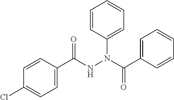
C1(C(NN(C(C2=CC=CC=C2)=O)C2=CC=CC=C2)=O)=CC=C(Cl)C=C1
